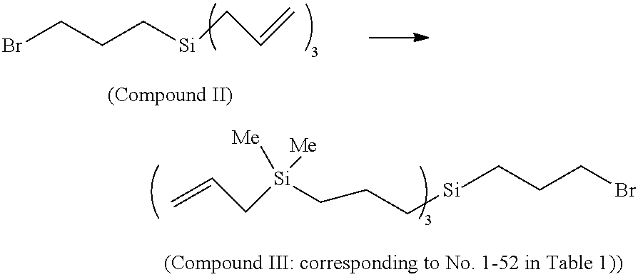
[Si](CCC[Si](CC=C)([Me])[Me])CCCBr.BrCCC[Si]CC=C
